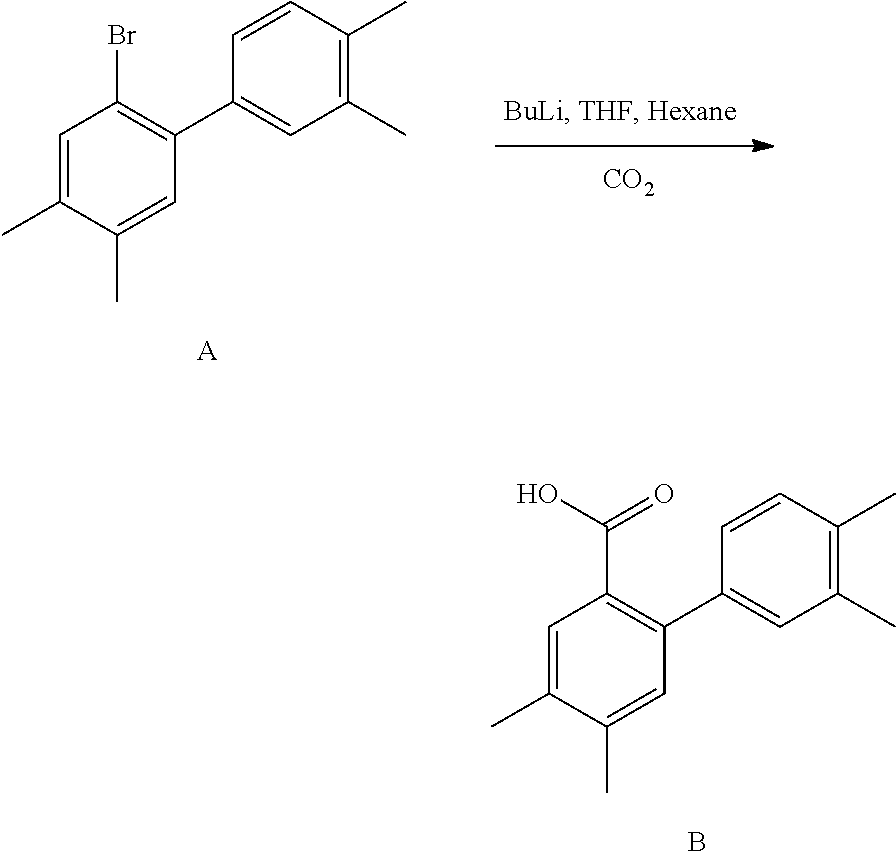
C1=C(C)C(C)=CC(C2=CC(C)=C(C)C=C2)=C1C(O)=O.B.C1=C(C)C(C)=CC(C2=CC(C)=C(C)C=C2)=C1Br.[A].[CO2]
